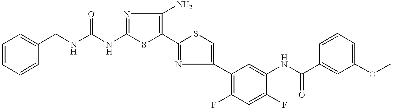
C1(NC(=O)NCC2=CC=CC=C2)=NC(N)=C(C2=NC(C3=C(F)C=C(F)C(NC(C4=CC(OC)=CC=C4)=O)=C3)=CS2)S1
